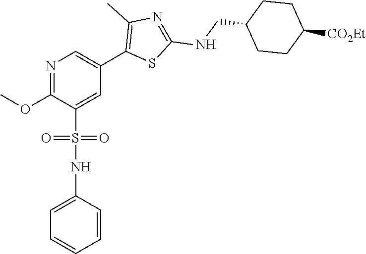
N1=C(OC)C(S(=O)(=O)NC2=CC=CC=C2)=CC(C2=C(C)N=C(NCC3CCC([CO2Et])CC3)S2)=C1
